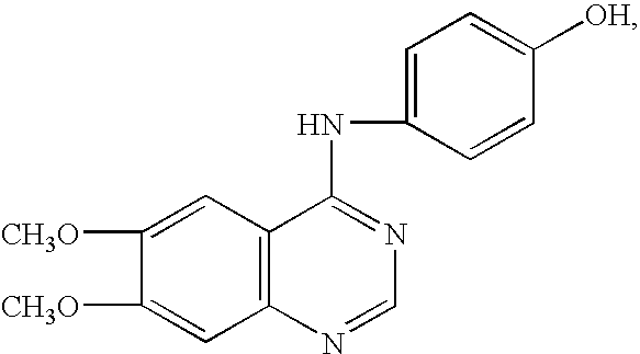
C12=C(C=C([CH3O])C([CH3O])=C1)C(NC1=CC=C([OH])C=C1)=NC=N2
